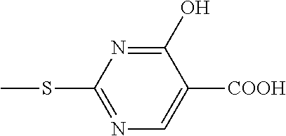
S(C1=NC=C([COOH])C(O)=N1)C
